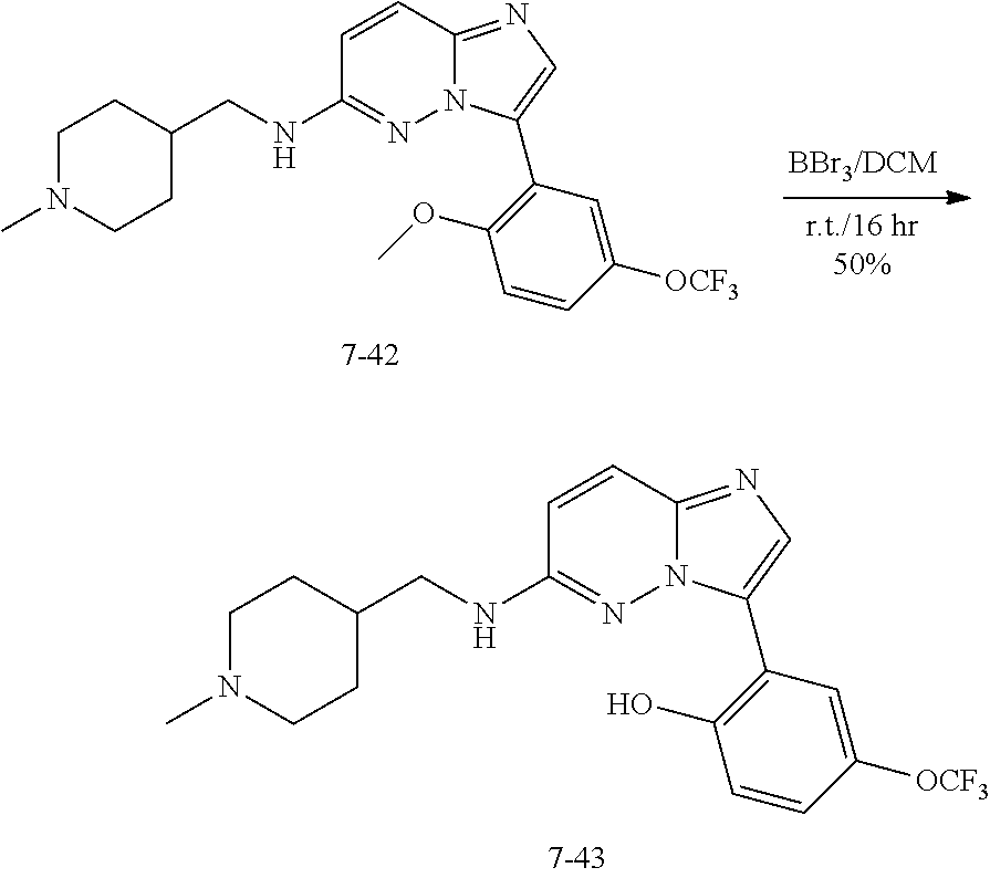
C1=CC2=NC=C(C3=C(OC)C=CC([OCF3])=C3)N2N=C1NCC1CCN(C)CC1.C1=CC2=NC=C(C3=C(O)C=CC([OCF3])=C3)N2N=C1NCC1CCN(C)CC1
